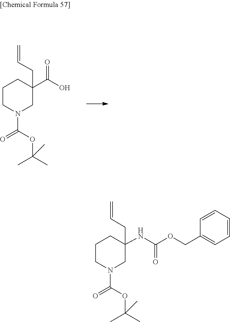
O=C(N1CC(CC=C)(C(=O)O)CCC1)OC(C)(C)C.O=C(N1CC(NC(=O)OCC2=CC=CC=C2)(CC=C)CCC1)OC(C)(C)C
